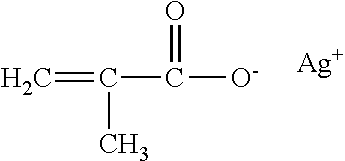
C(C(=O)[O-])(=C)C.[Ag]
